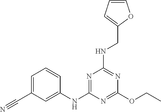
C1=C(C#N)C=C(NC2=NC(NCC3=CC=CO3)=NC(OCC)=N2)C=C1
